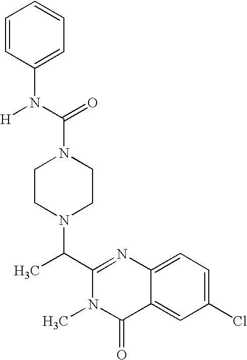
N1(C(N(C2=CC=CC=C2)[H])=O)CCN(C(C2=NC3=CC=C(Cl)C=C3C(=O)N2C)C)CC1
